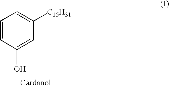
C1=CC(O)=CC([C15H31])=C1
